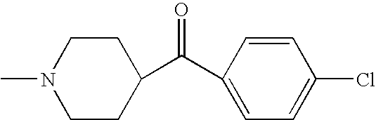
CN1CCC(C(C2=CC=C(Cl)C=C2)=O)CC1
